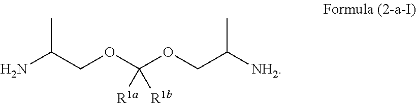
C(COC(OCC(N)C)([R1b])[R1a])(C)[NH2]
